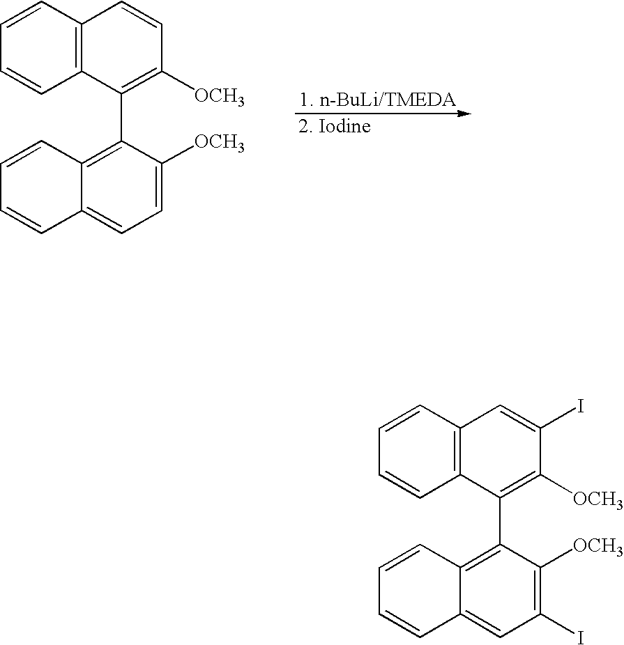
C1=CC2=C(C=C1)C(C1=C3C(=CC=C1[OCH3])C=CC=C3)=C([OCH3])C=C2.C1=CC2=C(C=C1)C(C1=C3C(=CC(I)=C1[OCH3])C=CC=C3)=C([OCH3])C(I)=C2
